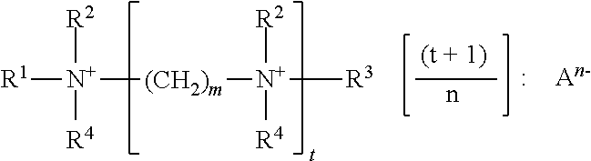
[R1][N+]([R2])([R4])[(CH2)m][N+]([R2])([R4])[R3]
